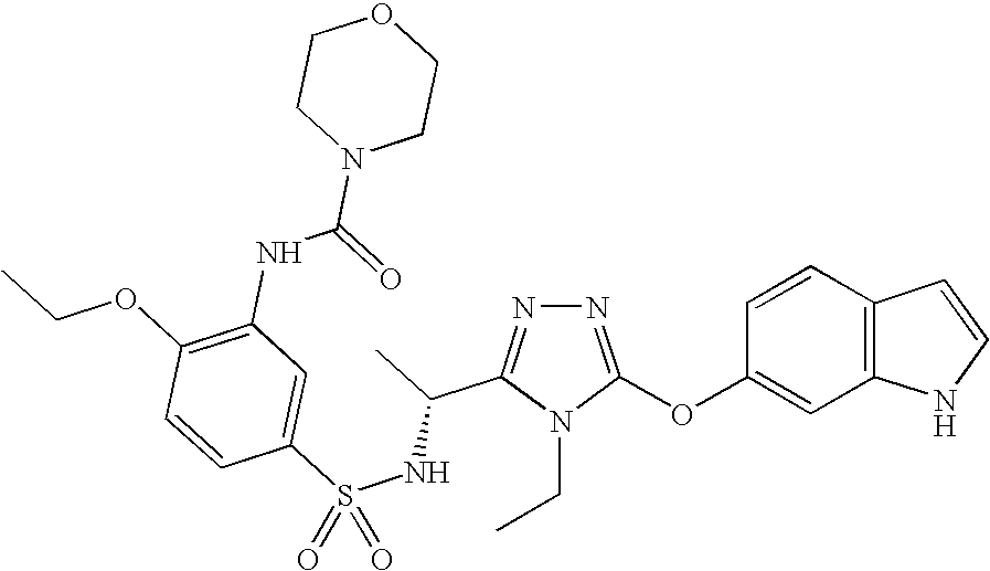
N1=C(OC2=CC3=C(C=C2)C=CN3)N(CC)C(C(C)NS(C2=CC(NC(=O)N3CCOCC3)=C(OCC)C=C2)(=O)=O)=N1
